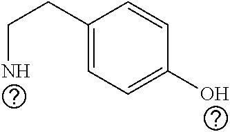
NCCC1=CC=C(O)C=C1
